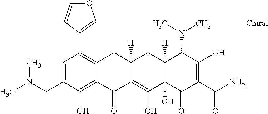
C1=C(CN(C)C)C(O)=C2C(=C1C1=COC=C1)CC1([H])C(=C(O)C3(O)C([H])(C1)C(N(C)C)C(O)=C(C(N)=O)C3=O)C2=O
